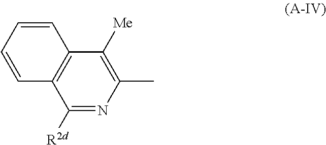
C1([R2d])=NC(C)=C([Me])C2=C1C=CC=C2
